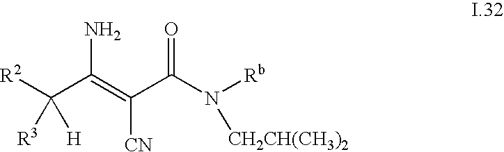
[R2]C(C(=C(C(N([Rb])[CH2CH(CH3)2])=O)[CN])N)([H])[R3]
